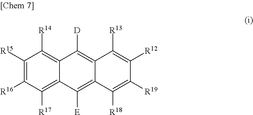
C1([R15])=C([R16])C([R17])=C2C(=C1[R14])C([D])=C1C(=C2[E])C([R18])=C([R19])C([R12])=C1[R13]
